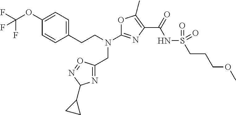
N(C1=NC(C(=O)NS(=O)(=O)CCCOC)=C(C)O1)(CC1=NC(C2CC2)N=O1)CCC1=CC=C(OC(F)(F)F)C=C1
